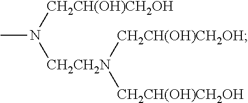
CN([CH2CH(OH)CH2OH])[CH2CH2N]([CH2CH(OH)CH2OH])[CH2CH(OH)CH2OH]
